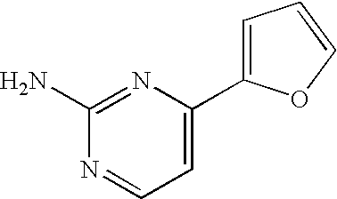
C1(N)=NC(C2=CC=CO2)=CC=N1
